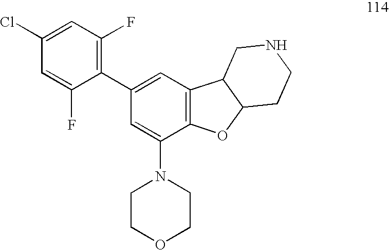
C1=C(Cl)C=C(F)C(C2=CC3=C(C(N4CCOCC4)=C2)OC2C3CNCC2)=C1F
